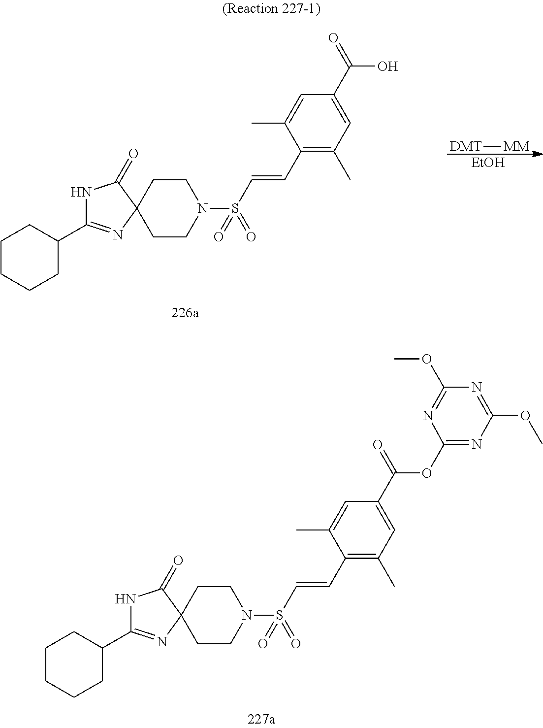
N1C(C2CCCCC2)=NC2(C1=O)CCN(S(=O)(=O)C=CC1=C(C)C=C(C(OC3=NC(OC)=NC(OC)=N3)=O)C=C1C)CC2.N1C(C2CCCCC2)=NC2(C1=O)CCN(S(=O)(=O)C=CC1=C(C)C=C(C(O)=O)C=C1C)CC2.[DMT][MM].[EtOH]
